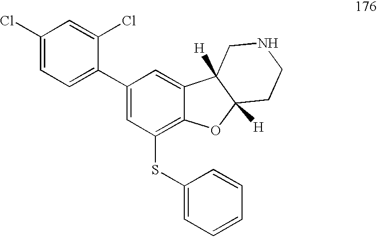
C1(Cl)=CC=C(C2=CC(SC3=CC=CC=C3)=C3C(=C2)C2([H])C([H])(O3)CCNC2)C(Cl)=C1
